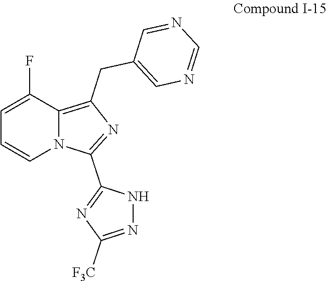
C1=NC=C(CC2=C3N(C=CC=C3F)C(C3=NC([F3C])=NN3)=N2)C=N1
